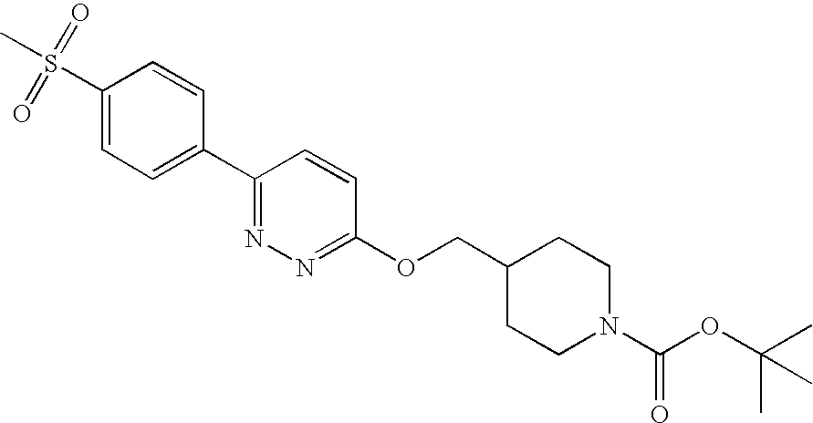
C1(S(C)(=O)=O)=CC=C(C2=NN=C(OCC3CCN(C(OC(C)(C)C)=O)CC3)C=C2)C=C1
